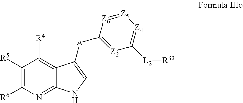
C1([R5])=C([R6])N=C2C(=C1[R4])C([A]C1=[Z2]C([L2][R33])=[Z4][Z5]=[Z6]1)=CN2
